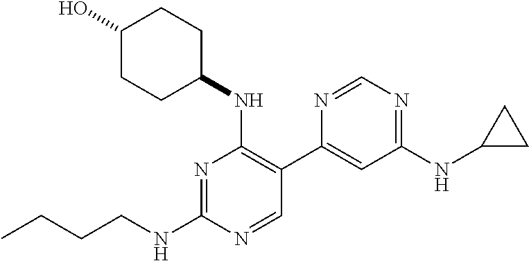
N1=C(NCCCC)N=CC(C2=CC(NC3CC3)=NC=N2)=C1NC1CCC(O)CC1
